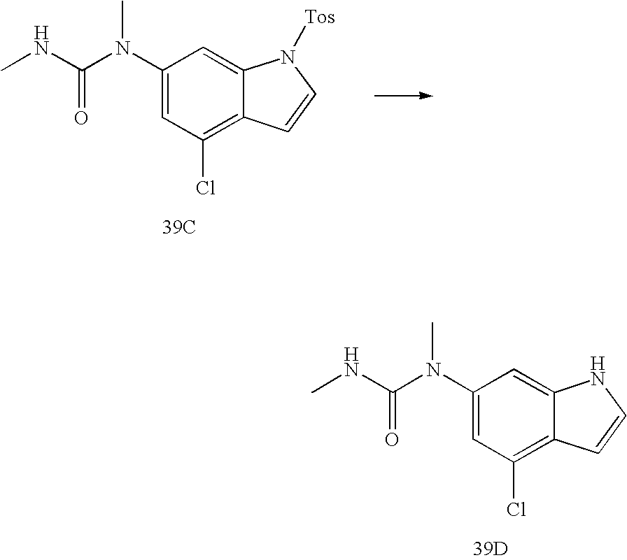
C1(N(C(NC)=O)C)=CC(Cl)=C2C(=C1)NC=C2.[39D].C1(N(C(NC)=O)C)=CC(Cl)=C2C(=C1)N([Tos])C=C2.[39C]
